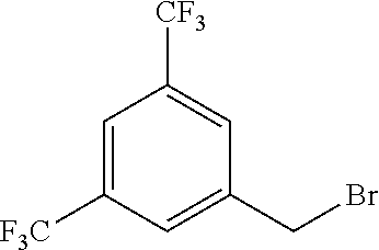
C1=C([F3C])C=C(CBr)C=C1[CF3]
